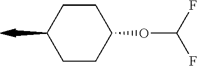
C1CC(OC(F)F)CCC1C
